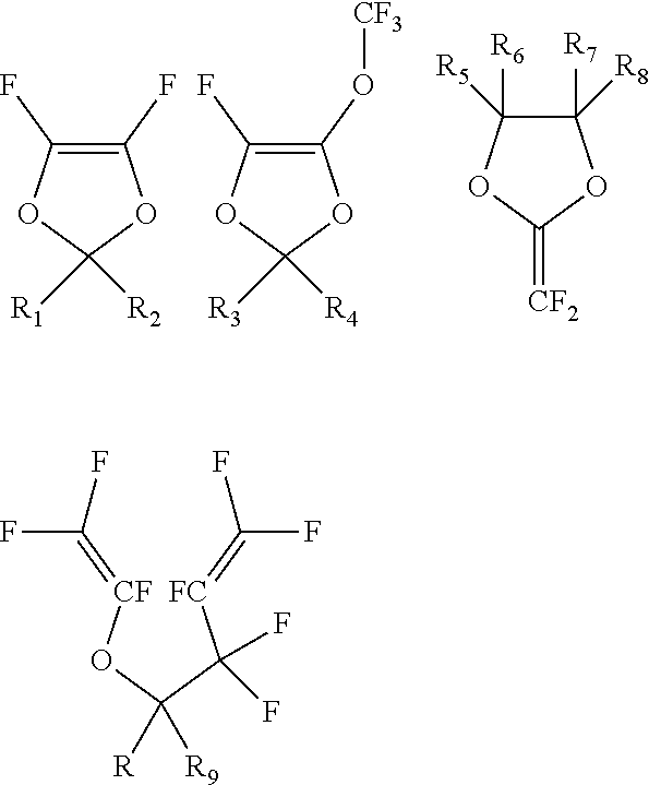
C1(F)=C(F)OC([R2])([R1])O1.C1(O[CF3])=C(F)OC([R4])([R3])O1.C1([R7])([R8])C([R6])([R5])OC(=[CF2])O1.[FC](C(C(O[CF]=C(F)F)([R])[R9])(F)F)=C(F)F
